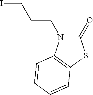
C1(=O)N(CCCI)C2=C(S1)C=CC=C2
